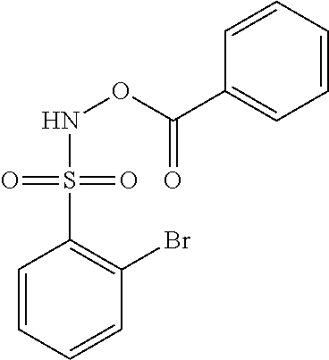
N(OC(=O)C1=CC=CC=C1)S(C1=C(Br)C=CC=C1)(=O)=O
